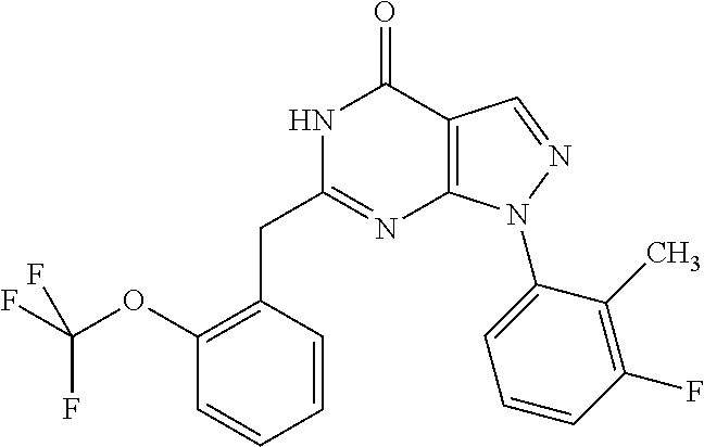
N1C(CC2=C(OC(F)(F)F)C=CC=C2)=NC2=C(C1=O)C=NN2C1=CC=CC(F)=C1C
